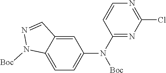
C1=CN=C(Cl)N=C1N(C1=CC=C2C(=C1)C=NN2[Boc])[Boc]
